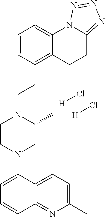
[H]Cl.[H]Cl.C1=CC(CCN2CCN(C3=CC=CC4=NC(C)=CC=C34)CC2C)=C2C(=C1)N1C(=NN=N1)CC2
